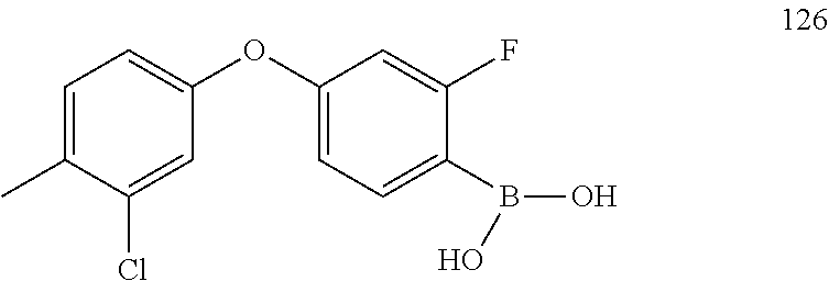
C1=C(C)C(Cl)=CC(OC2=CC=C(B(O)O)C(F)=C2)=C1
